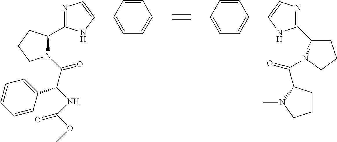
N1=C(C2N(C(C(NC(OC)=O)C3=CC=CC=C3)=O)CCC2)NC(C2=CC=C(C#CC3=CC=C(C4=CN=C(C5CCCN5C(=O)C5CCCN5C)N4)C=C3)C=C2)=C1
